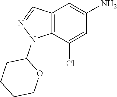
C12=C(C(Cl)=CC(N)=C1)N(C1CCCCO1)N=C2
